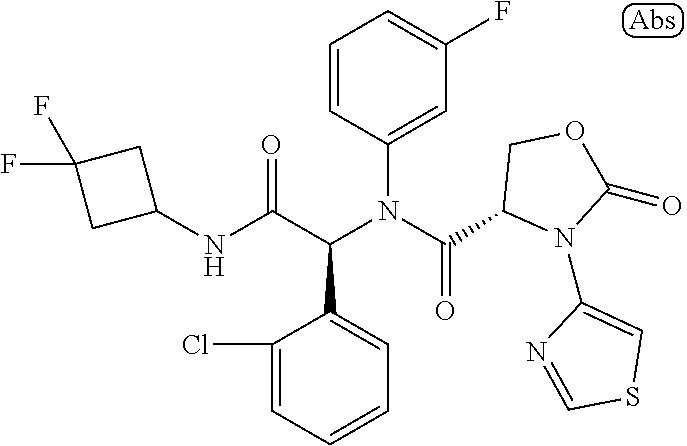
C1(NC(C(N(C(=O)C2N(C3=CSC=N3)C(=O)OC2)C2=CC(F)=CC=C2)C2=CC=CC=C2Cl)=O)CC(F)(F)C1
